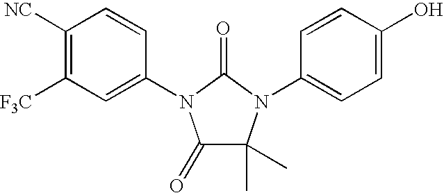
C1([NC])=C([F3C])C=C(N2C(=O)C(C)(C)N(C3=CC=C(O)C=C3)C2=O)C=C1
